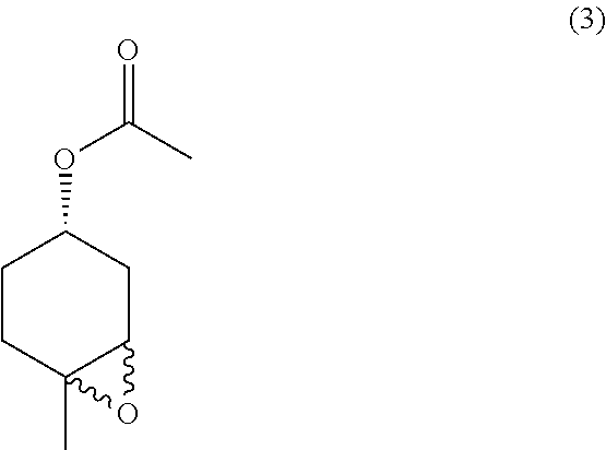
C1(OC(=O)C)CCC2(C)C(C1)O2
